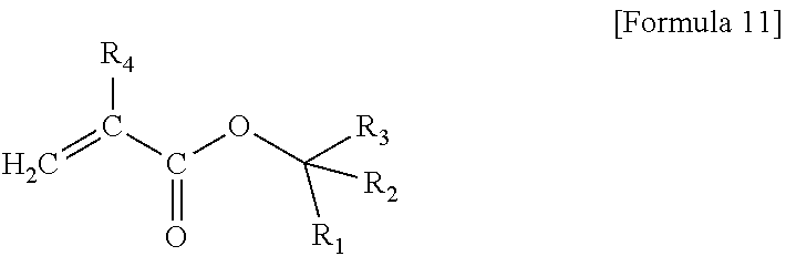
C=C(C(OC([R3])([R1])[R2])=O)[R4]
